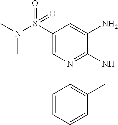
C1(S(N(C)C)(=O)=O)=CN=C(NCC2=CC=CC=C2)C(N)=C1
